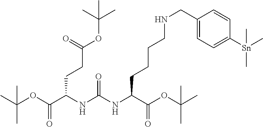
C(OC(C(NC(NC(C(OC(C)(C)C)=O)CCCCNCC1=CC=C([Sn](C)(C)C)C=C1)=O)CCC(=O)OC(C)(C)C)=O)(C)(C)C
